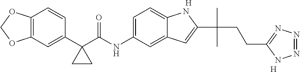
[H].[H].C1(C2(C(NC3=CC=C4C(=C3)C=C(C(C)(CCC3=NN=NN3)C)N4)=O)CC2)=CC2=C(C=C1)OCO2
